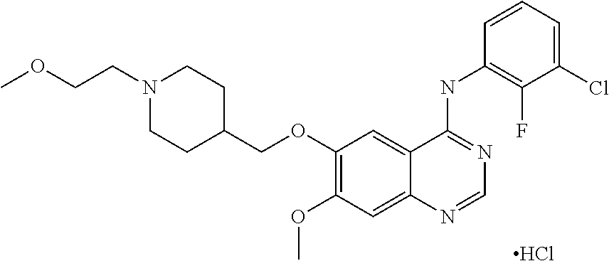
C1(OCC2CCN(CCOC)CC2)=C(OC)C=C2C(=C1)C(NC1=C(F)C(Cl)=CC=C1)=NC=N2.Cl
